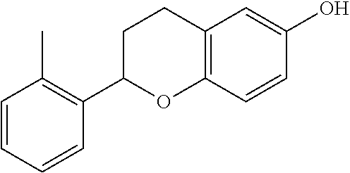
C1=CC=CC(C2OC3=C(CC2)C=C(O)C=C3)=C1C
